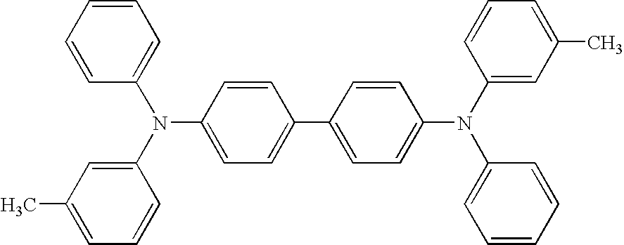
C1(N(C2=CC=C(C3=CC=C(N(C4=CC(C)=CC=C4)C4=CC=CC=C4)C=C3)C=C2)C2=CC(C)=CC=C2)=CC=CC=C1
